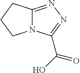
N12C(=NN=C1C(O)=O)CCC2
